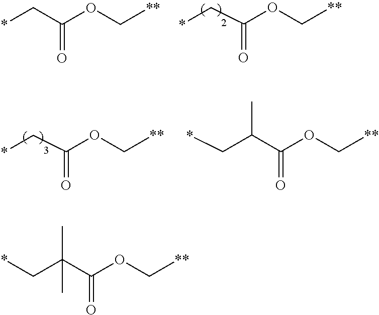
*CC(C(OC[**])=O)(C)C.*CC(OC[**])=O.*CC(OC[**])=O.*CC(OC[**])=O.*CC(C)C(OC[**])=O
